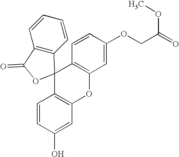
C12=C(C=CC=C1)C1(OC2=O)C2=C(C=C(OCC(=O)OC)C=C2)OC2=C1C=CC(O)=C2
